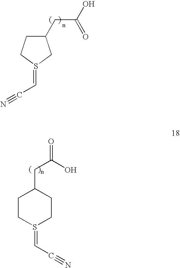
S1(=CC#N)CCC(CC(O)=O)CC1.C1(CC(O)=O)CCS(=CC#N)C1
